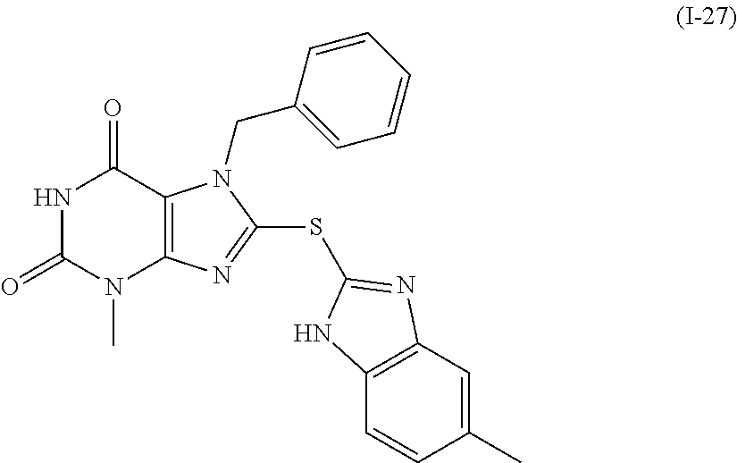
N1C(=O)N(C)C2=C(C1=O)N(CC1=CC=CC=C1)C(SC1=NC3=C(C=CC(C)=C3)N1)=N2
